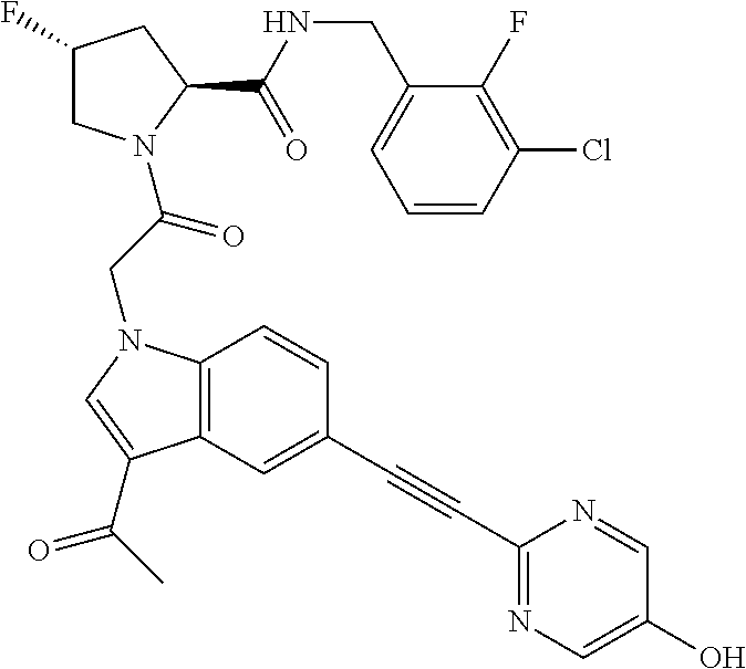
C1=CC(Cl)=C(F)C(CNC(C2CC(F)CN2C(CN2C3=C(C(C(C)=O)=C2)C=C(C#CC2=NC=C(O)C=N2)C=C3)=O)=O)=C1
